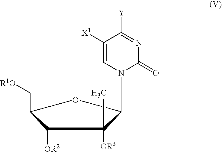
C(C1OC(N2C(=O)N=C([Y])C([X1])=C2)C([OR3])(C)C1[OR2])[R1O]
